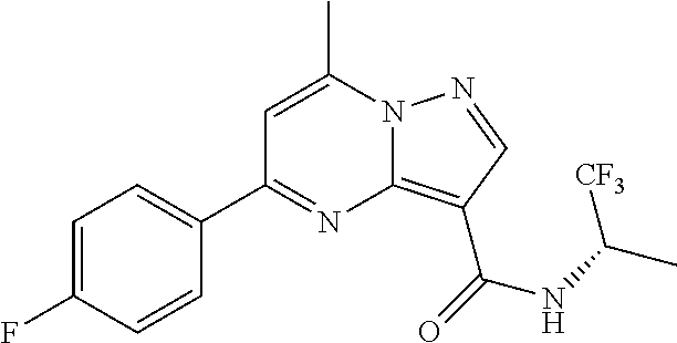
C1=C(C)N2C(=C(C(=O)NC(C)[CF3])C=N2)N=C1C1=CC=C(F)C=C1
